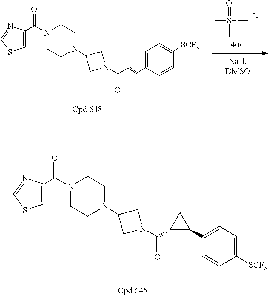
N1(C(C2=CSC=N2)=O)CCN(C2CN(C(C=CC3=CC=C([SCF3])C=C3)=O)C2)CC1.O=[S+](C)(C)C.[I-].N1(C(C2=CSC=N2)=O)CCN(C2CN(C(C3C(C4=CC=C([SCF3])C=C4)C3)=O)C2)CC1
